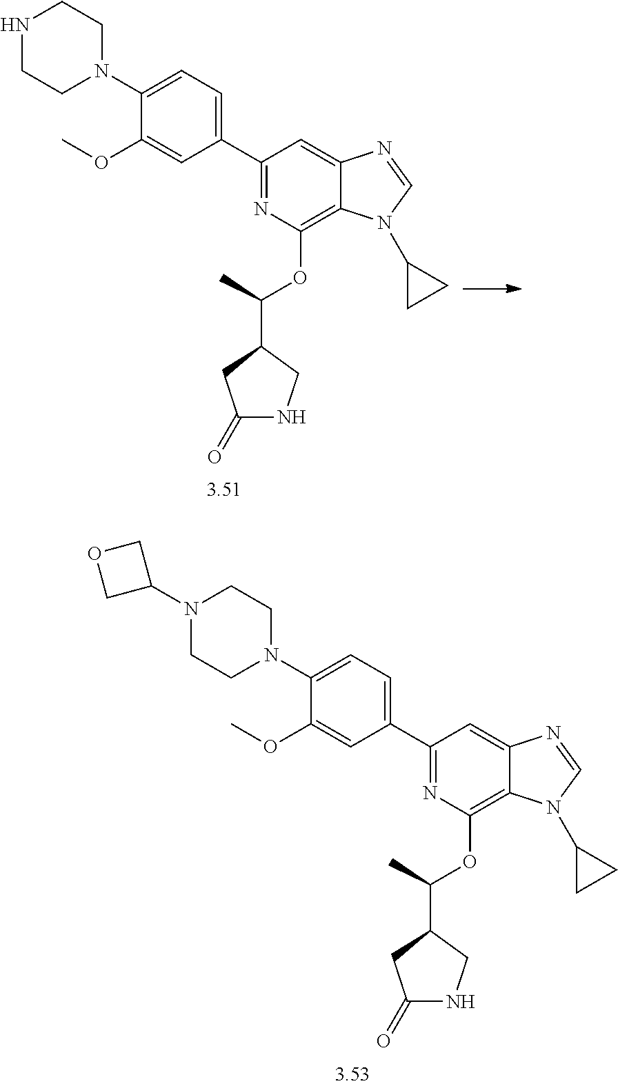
N1CCN(C2=CC=C(C3=NC(OC(C)C4CNC(=O)C4)=C4C(=C3)N=CN4C3CC3)C=C2OC)CC1.N1(C2COC2)CCN(C2=CC=C(C3=NC(OC(C)C4CNC(=O)C4)=C4C(=C3)N=CN4C3CC3)C=C2OC)CC1
